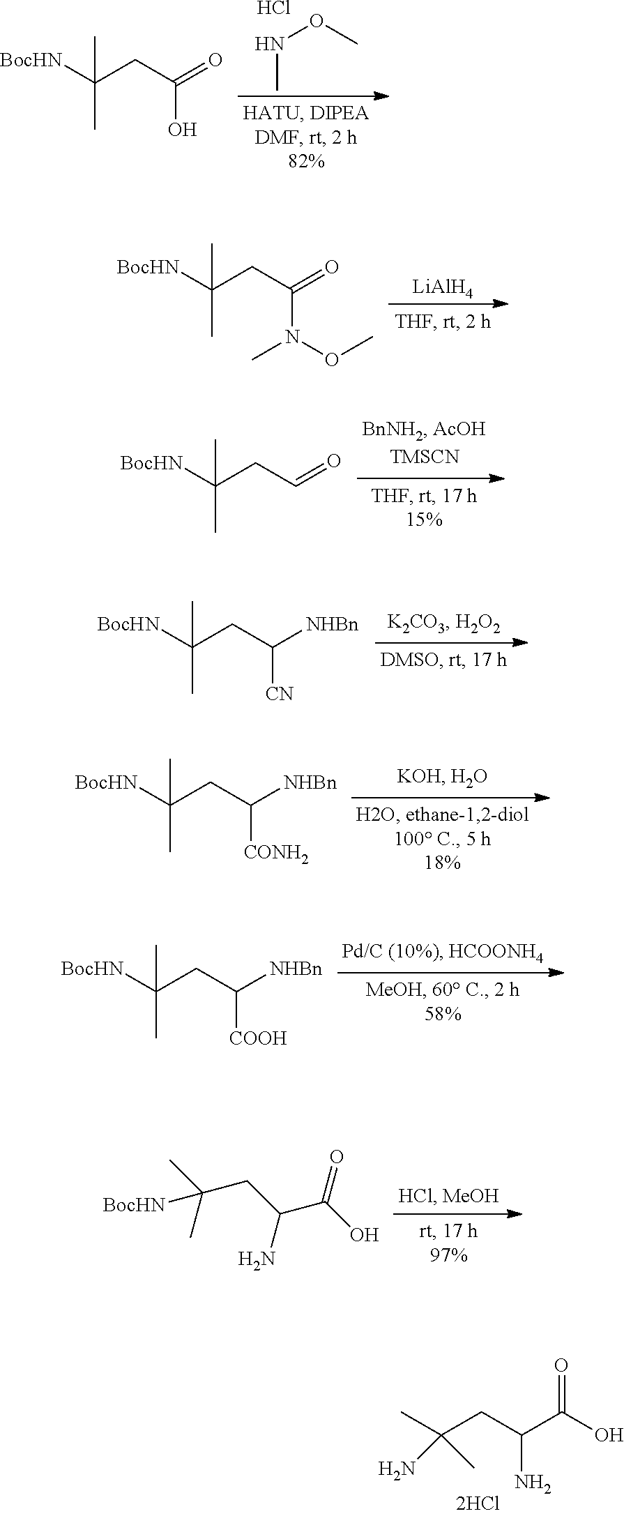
CC(CC(C(O)=O)N)(N)C.N(C)OC.Cl.[BocHN]C(CC(=O)O)(C)C.[LiAlH4].[BocHN]C(CC(=O)N(OC)C)(C)C.[BocHN]C(CC=O)(C)C.[BocHN]C(CC([NHBn])[CN])(C)C.[BocHN]C(CC([NHBn])[CONH2])(C)C.[BocHN]C(CC([NHBn])[COOH])(C)C.C(CC(C(O)=O)N)(C)(C)[BocHN]
